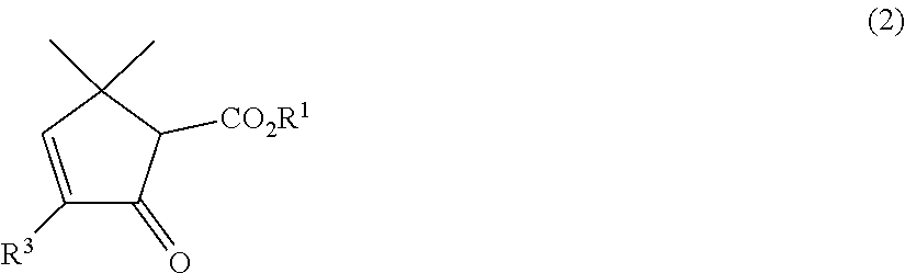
C1(=O)C([R3])=CC(C)(C)C1[CO2R1]
